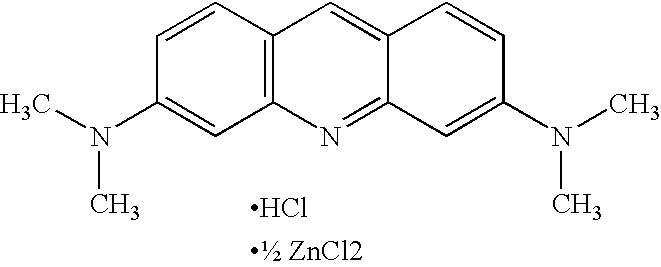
C1=CC2=C(C=C1N(C)C)N=C1C(=C2)C=CC(N(C)C)=C1.Cl
